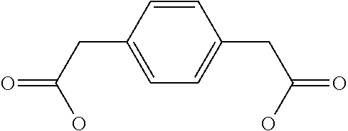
C1=CC(CC(=O)O)=CC=C1CC(=O)O
